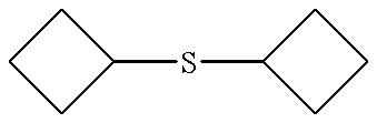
C1(SC2CCC2)CCC1
